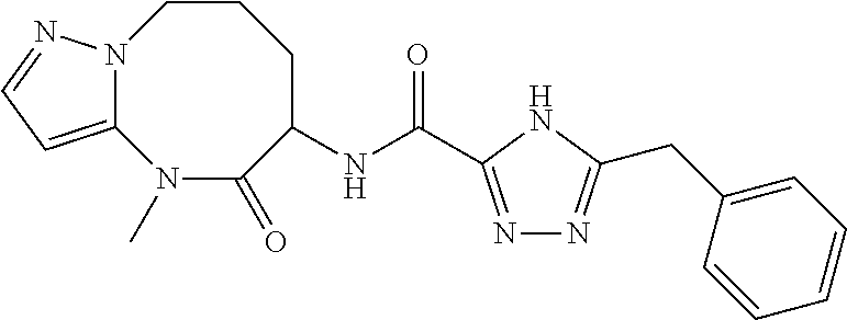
N1(C)C(=O)C(NC(=O)C2=NN=C(CC3=CC=CC=C3)N2)CCCN2C1=CC=N2
